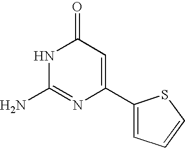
C1(C2=CC=CS2)=CC(=O)NC(N)=N1
